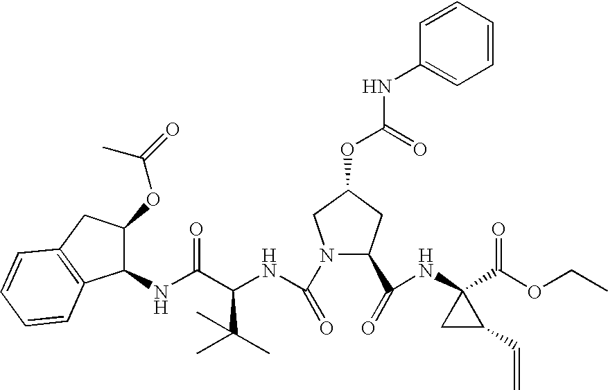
N1(C(=O)NC(C(NC2C3=C(CC2OC(=O)C)C=CC=C3)=O)C(C)(C)C)C(C(=O)NC2(C(OCC)=O)C(C=C)C2)CC(OC(=O)NC2=CC=CC=C2)C1
